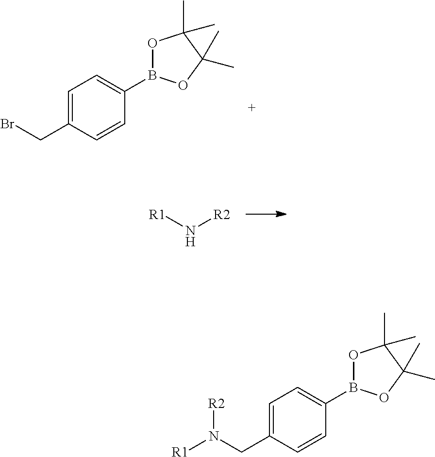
[R1]N[R2].C1=C(CN([R1])[R2])C=CC(B2OC(C)(C)C(C)(C)O2)=C1.C1=C(CBr)C=CC(B2OC(C)(C)C(C)(C)O2)=C1
